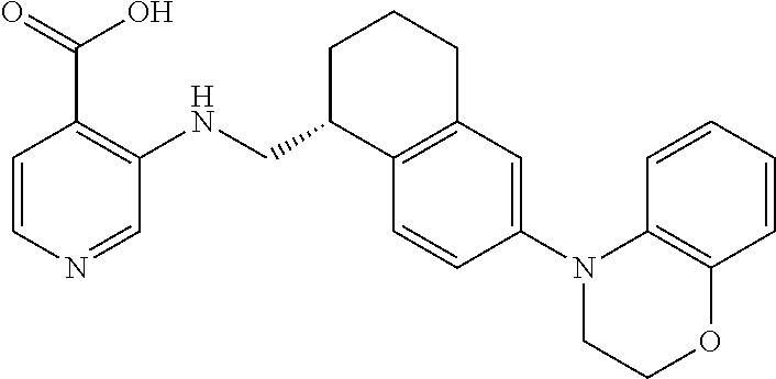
C1=CC(N2C3=C(C=CC=C3)OCC2)=CC2=C1C(CNC1=C(C(O)=O)C=CN=C1)CCC2
